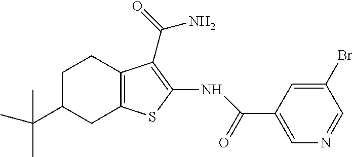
C1(Br)=CC(C(=O)NC2=C(C(N)=O)C3=C(S2)CC(C(C)(C)C)CC3)=CN=C1
